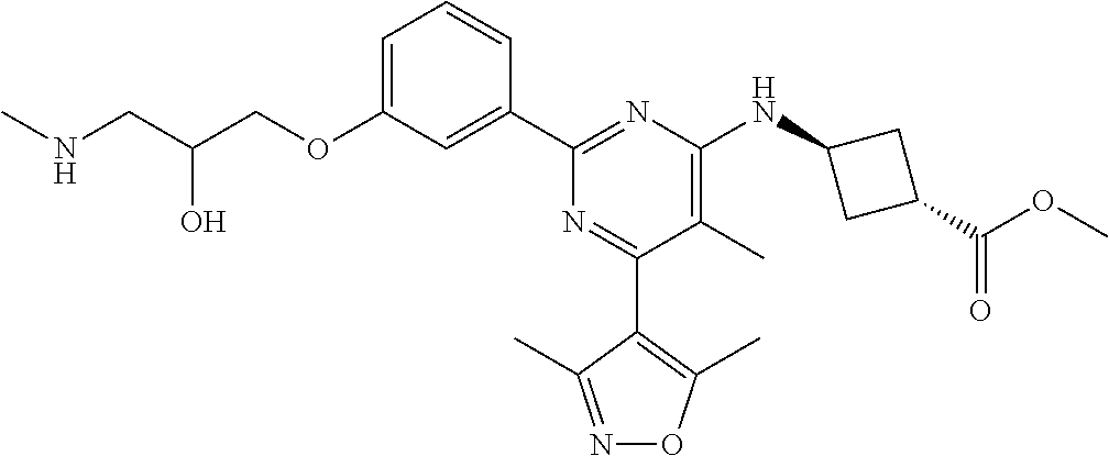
C1=C(OCC(CNC)O)C=C(C2=NC(NC3CC(C(OC)=O)C3)=C(C)C(C3=C(C)ON=C3C)=N2)C=C1
